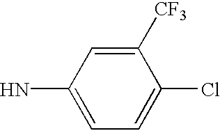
C1(N)=CC=C(Cl)C([CF3])=C1
